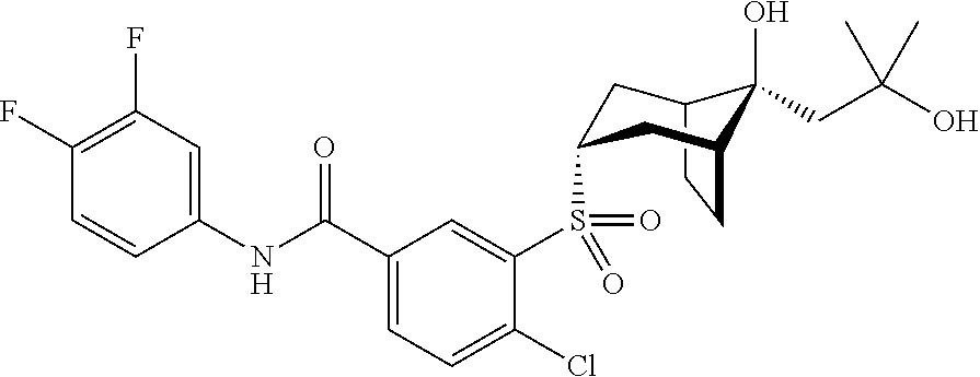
C1(F)=C(F)C=C(NC(C2=CC=C(Cl)C(S(=O)(=O)C3CC4C(O)(CC(O)(C)C)C(CC4)C3)=C2)=O)C=C1
